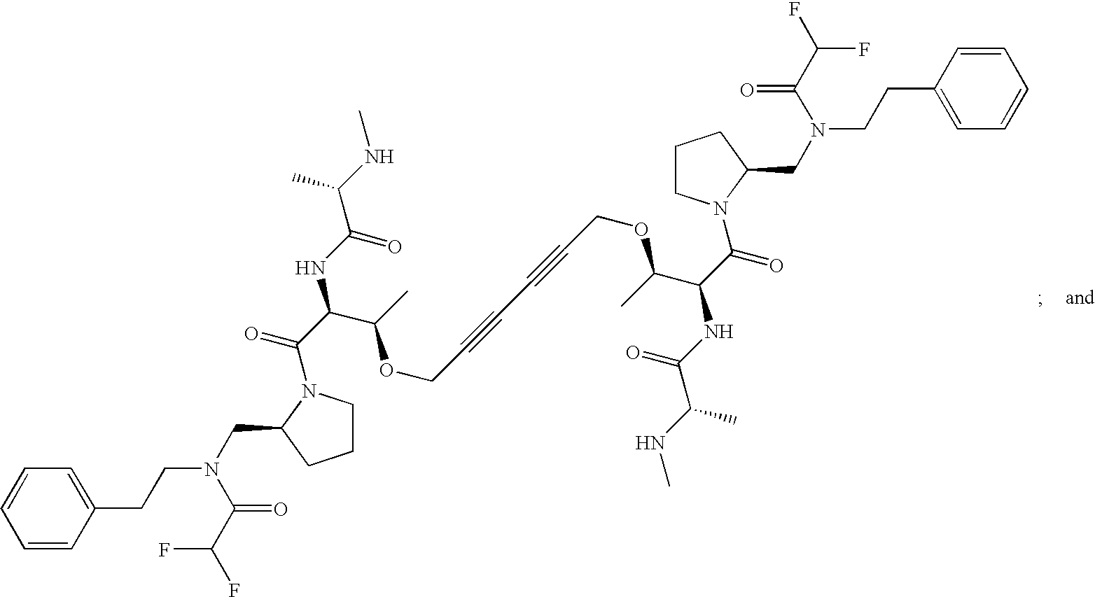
C1=CC(CCN(C(=O)C(F)F)CC2CCCN2C(=O)C(C(OCC#CC#CCOC(C(C(N2C(CN(CCC3=CC=CC=C3)C(=O)C(F)F)CCC2)=O)NC(=O)C(NC)C)C)C)NC(=O)C(NC)C)=CC=C1
